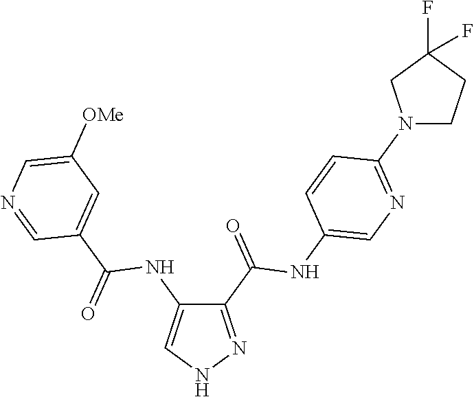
C1(C(=O)NC2=CN=C(N3CCC(F)(F)C3)C=C2)=NNC=C1NC(C1=CC([OMe])=CN=C1)=O
